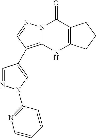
C1=NN(C2=NC=CC=C2)C=C1C1=C2N(N=C1)C(=O)C1=C(N2)CCC1
